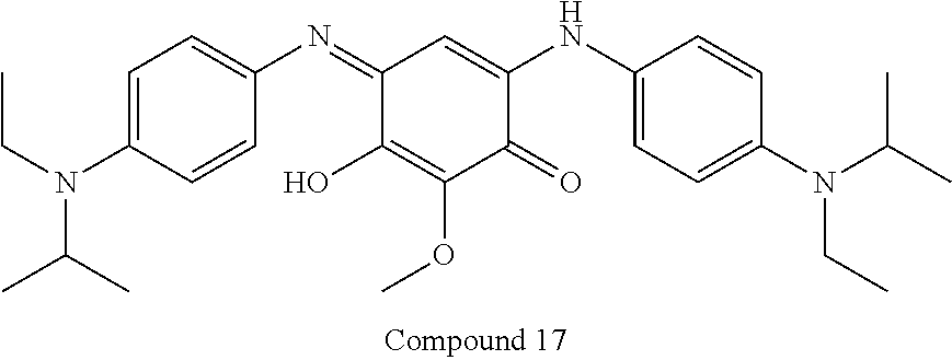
C1(=NC2=CC=C(N(CC)C(C)C)C=C2)C(O)=C(OC)C(=O)C(NC2=CC=C(N(CC)C(C)C)C=C2)=C1
